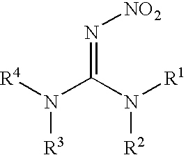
[R4]N(C(N([R1])[R2])=N[NO2])[R3]
